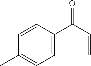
C1(C)=CC=C(C(C=C)=O)C=C1
